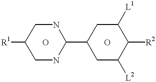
[R1]C1CNC(C2CC([L2])C([R2])C([L1])C2)NC1.O.O
